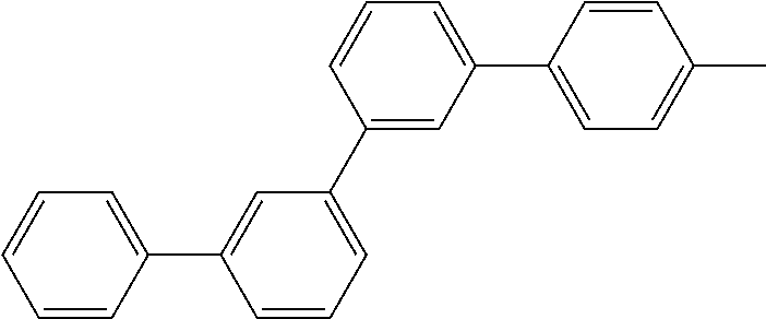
C1=CC(C2=CC(C3=CC(C4=CC=C(C)C=C4)=CC=C3)=CC=C2)=CC=C1
